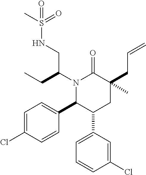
C1=C(Cl)C=CC(C2C(C3=CC=CC(Cl)=C3)CC(CC=C)(C)C(=O)N2C(CC)CNS(=O)(=O)C)=C1
